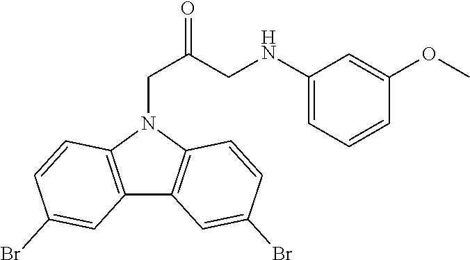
C12=C(N(CC(CNC3=CC=CC(OC)=C3)=O)C3=C1C=C(Br)C=C3)C=CC(Br)=C2
